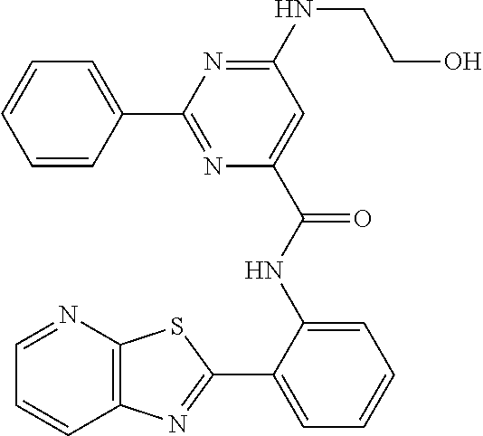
N(C1=NC(C2=CC=CC=C2)=NC(C(NC2=CC=CC=C2C2=NC3=C(N=CC=C3)S2)=O)=C1)CCO
